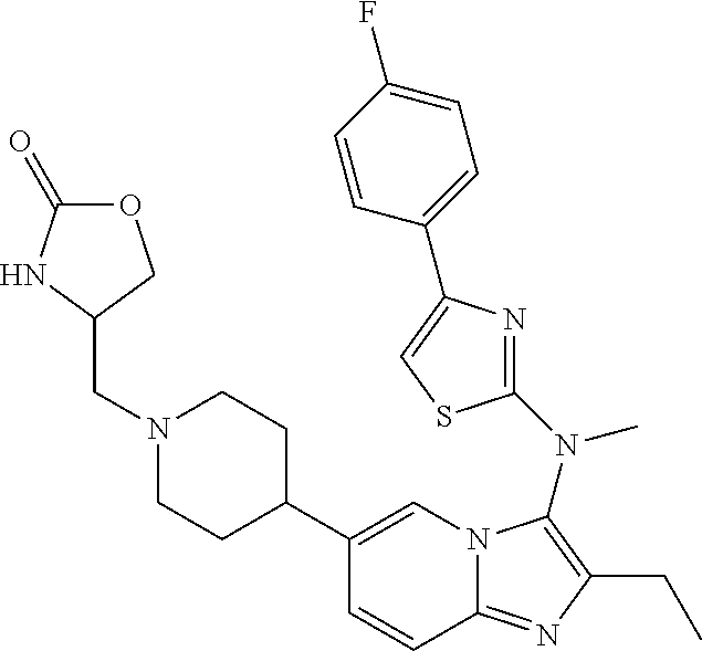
C1(C2CCN(CC3COC(=O)N3)CC2)=CN2C(=NC(CC)=C2N(C2=NC(C3=CC=C(F)C=C3)=CS2)C)C=C1
